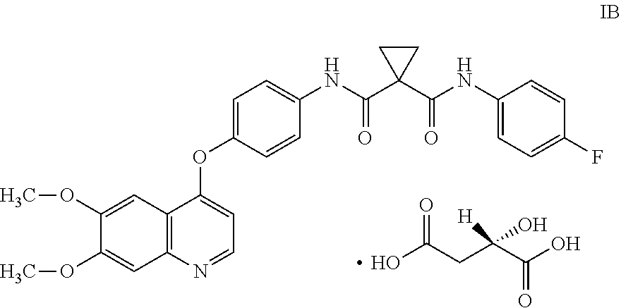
COC1=CC2=C(C=C1OC)N=CC=C2OC1=CC=C(NC(C2(C(NC3=CC=C(F)C=C3)=O)CC2)=O)C=C1.OC(CC(C(O)=O)(O)[H])=O
